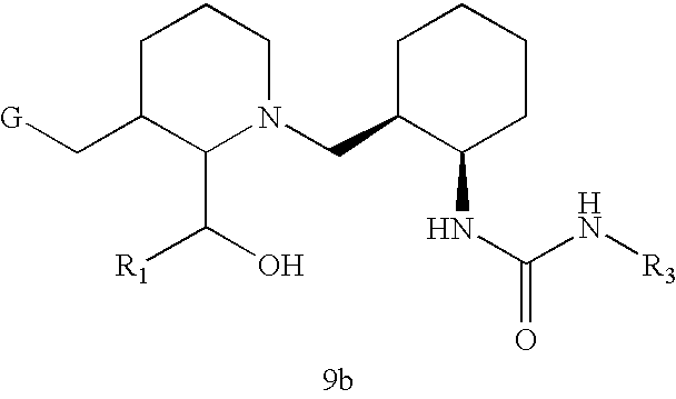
C1C(C[G])C(C(O)[R1])N(CC2C(NC(=O)N[R3])CCCC2)CC1
